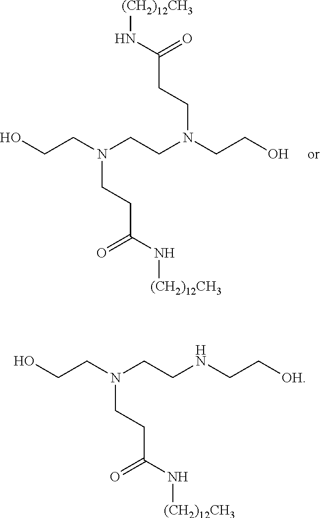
OCCN(CCN(CCO)CCC(N[(CH2)12CH3])=O)CCC(N[(CH2)12CH3])=O.OCCN(CCNCC[OH])CCC(N[(CH2)12CH3])=O
